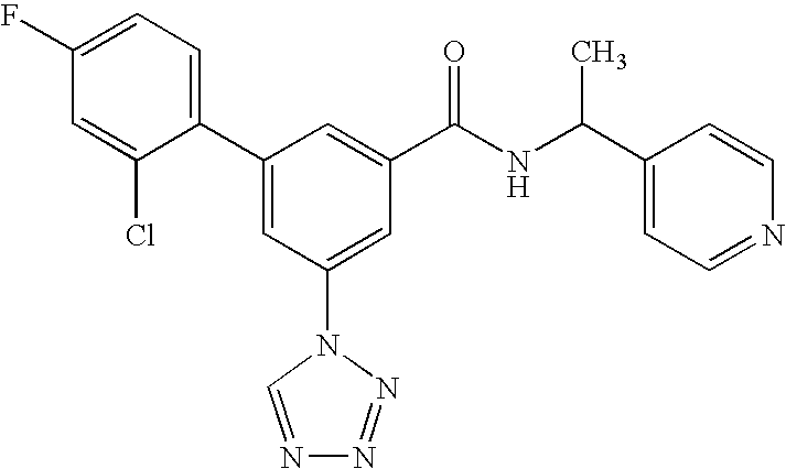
C1(C2=CC(N3C=NN=N3)=CC(C(NC(C3=CC=NC=C3)C)=O)=C2)=CC=C(F)C=C1Cl
